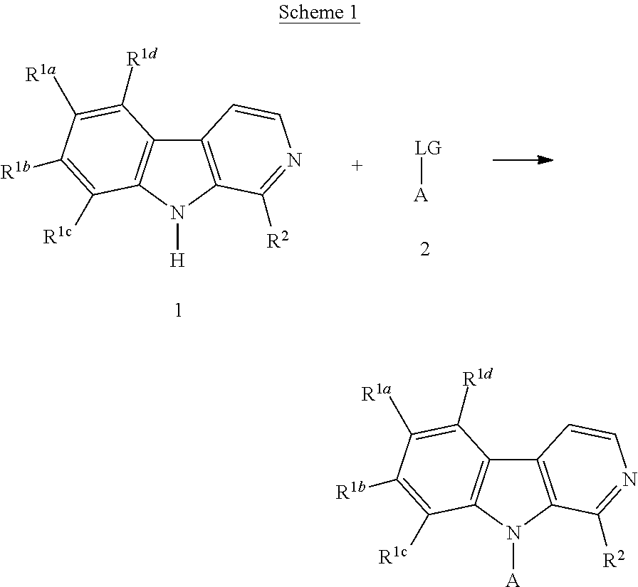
C12=C(N([H])C3=C1C=CN=C3[R2])C([R1c])=C([R1b])C([R1a])=C2[R1d].[LG][A].C12=C(N([A])C3=C1C=CN=C3[R2])C([R1c])=C([R1b])C([R1a])=C2[R1d]
